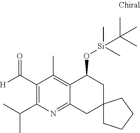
C1(C(=O)[H])=C(C(C)C)N=C2C(=C1C)C(O[Si](C)(C)C(C)(C)C)CC1(C2)CCCC1
